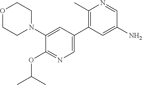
O1CCN(C2=CC(C3=C(C)N=CC(N)=C3)=CN=C2OC(C)C)CC1
